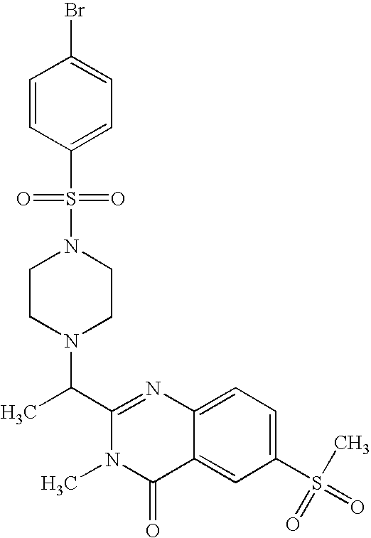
C1(C(N2CCN(S(=O)(=O)C3=CC=C(Br)C=C3)CC2)C)=NC2=CC=C(S(=O)(C)=O)C=C2C(=O)N1C
